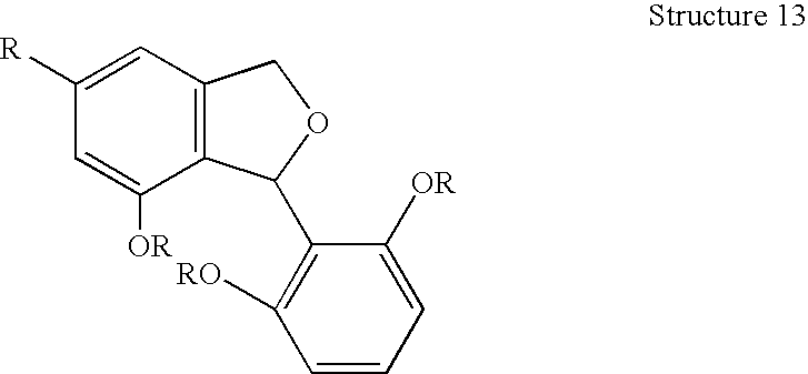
C1=C([R])C=C([OR])C2=C1COC2C1=C([RO])C=CC=C1[OR]
